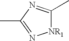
[NR1]1C(C)=NC(C)=N1
